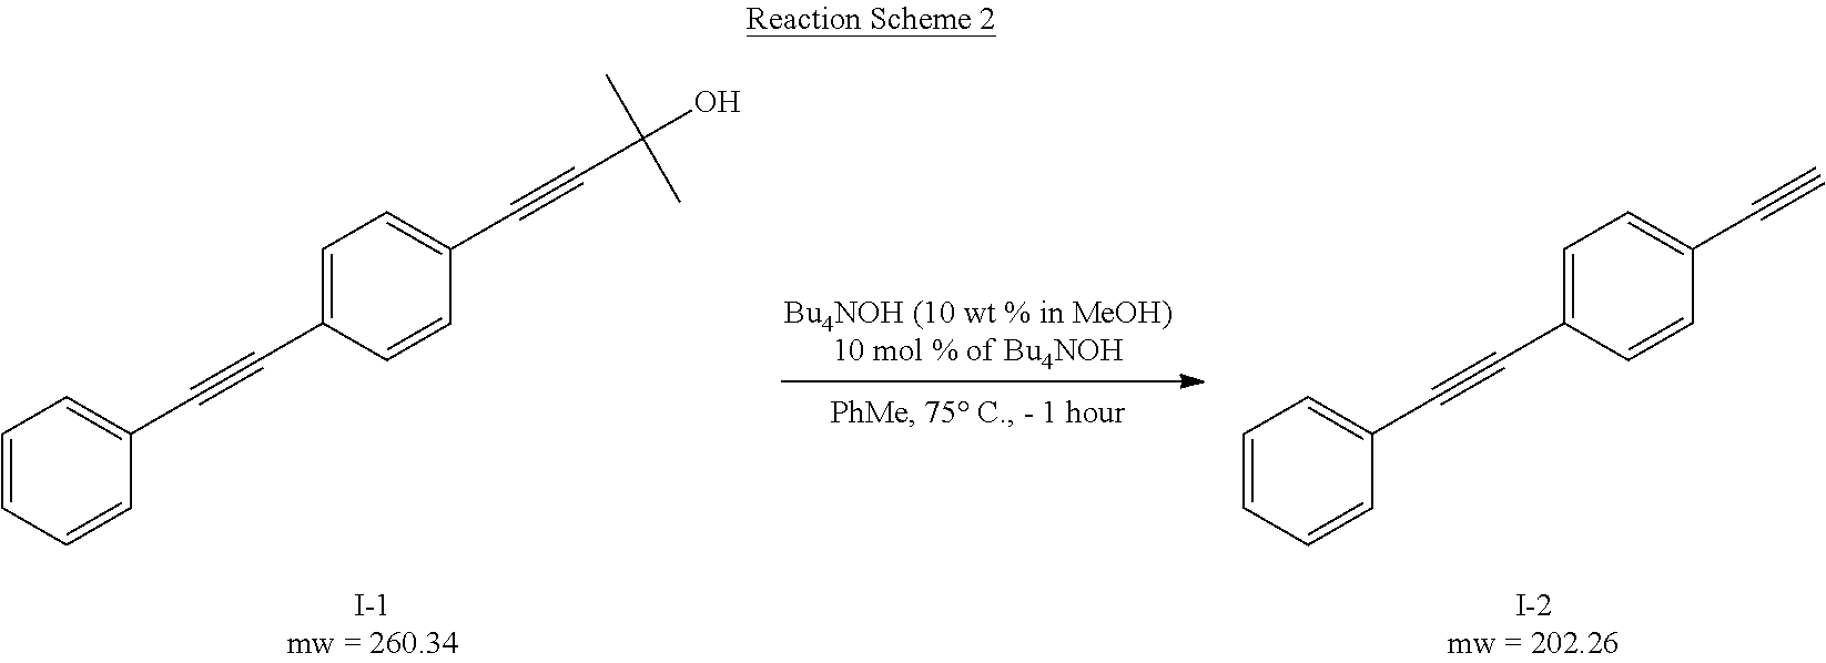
C1=CC=CC(C#CC2=CC=C(C#CC(O)(C)C)C=C2)=C1.C1=CC=CC(C#CC2=CC=C(C#C)C=C2)=C1
